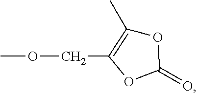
COCC1=C(C)OC(=O)O1
